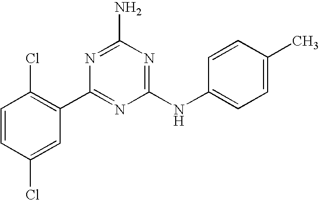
C1=CC(Cl)=CC(C2=NC(NC3=CC=C(C)C=C3)=NC(N)=N2)=C1Cl
